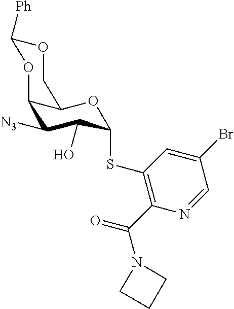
C12C([N3])C(O)C(SC3=C(C(=O)N4CCC4)N=CC(Br)=C3)OC1COC([Ph])O2
